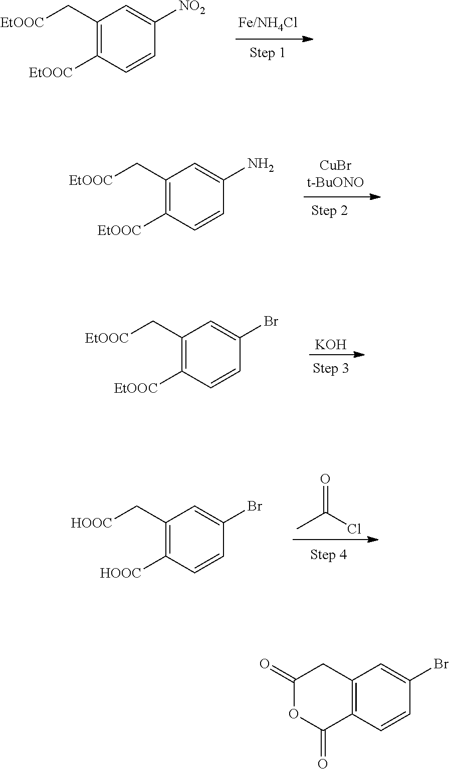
C1(C[EtOOC])=C([EtOOC])C=CC([NO2])=C1.C1(C[EtOOC])=C([EtOOC])C=CC(N)=C1.[KOH].C1(C[EtOOC])=C([EtOOC])C=CC(Br)=C1.CC(Cl)=O.C1(C[HOOC])=C([HOOC])C=CC(Br)=C1.C1(=O)OC(=O)C2=C(C1)C=C(Br)C=C2
